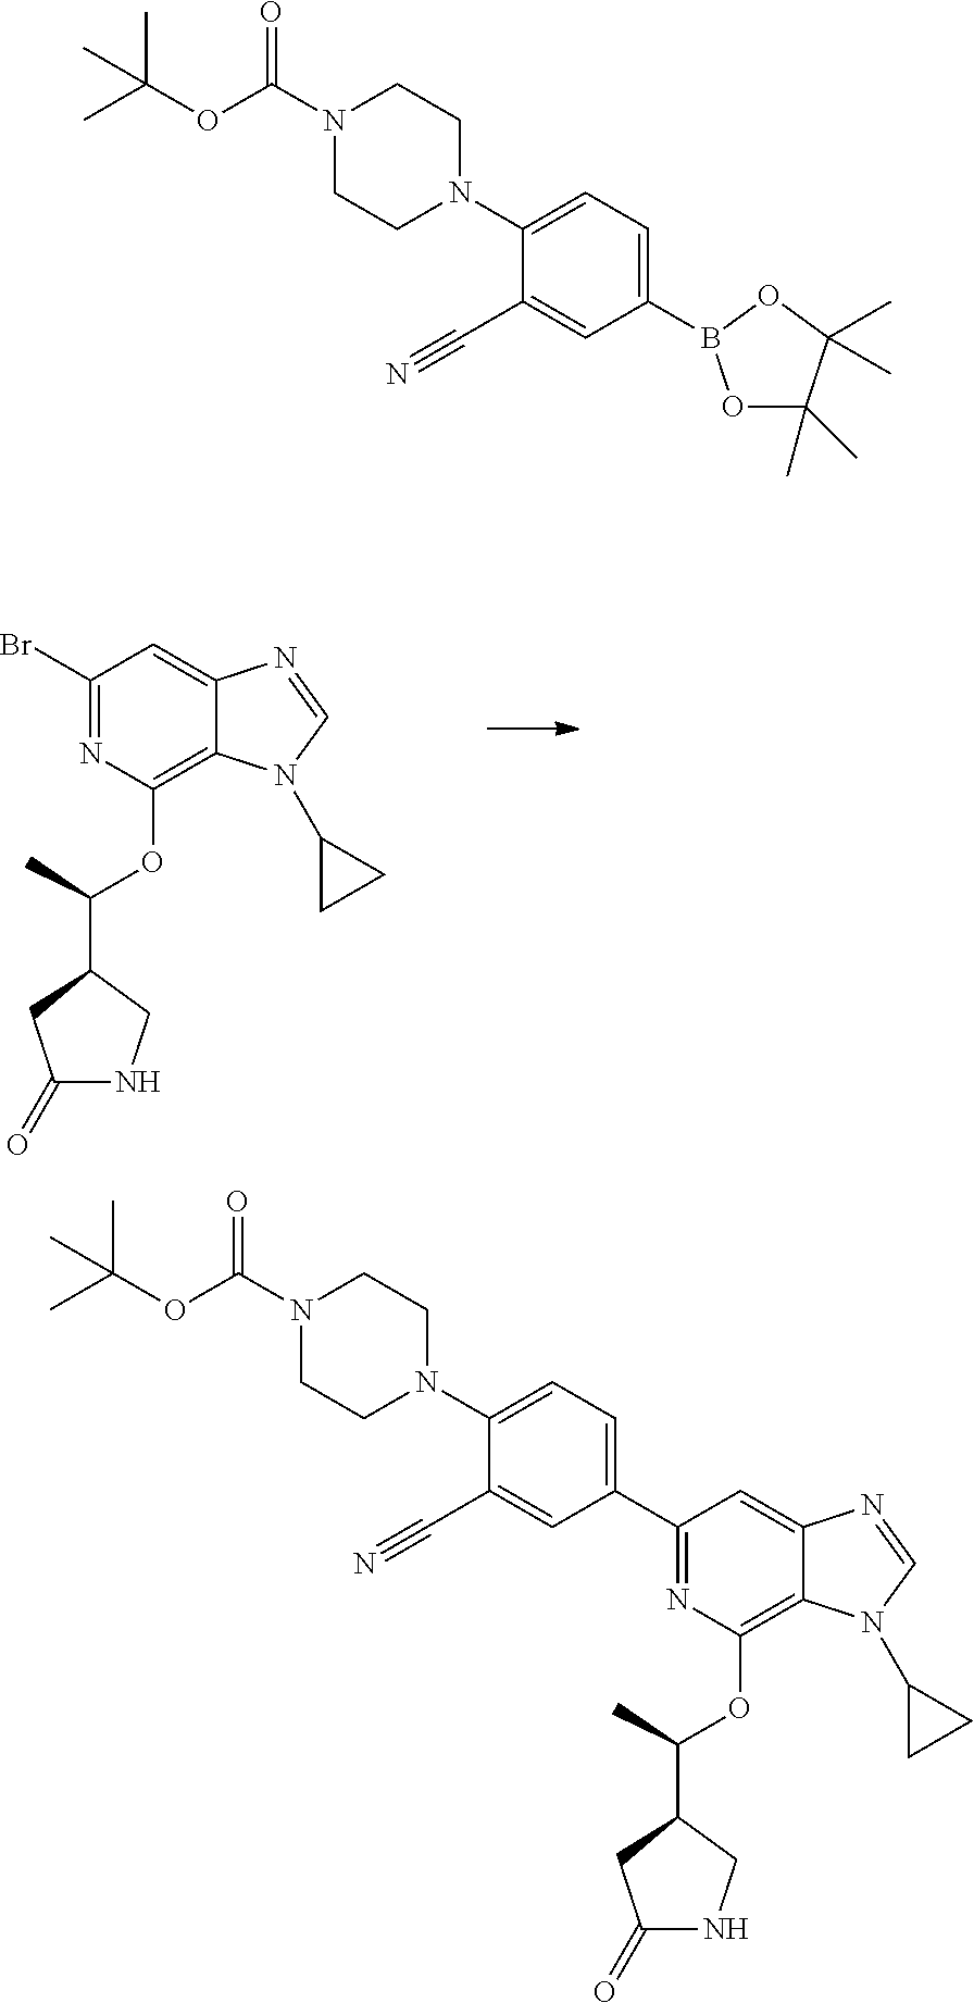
C1(Br)=NC(OC(C2CNC(=O)C2)C)=C2C(=C1)N=CN2C1CC1.C1(C2=CC=C(N3CCN(C(OC(C)(C)C)=O)CC3)C(C#N)=C2)=NC(OC(C2CNC(=O)C2)C)=C2C(=C1)N=CN2C1CC1.N1(C(OC(C)(C)C)=O)CCN(C2=CC=C(B3OC(C)(C)C(C)(C)O3)C=C2C#N)CC1
